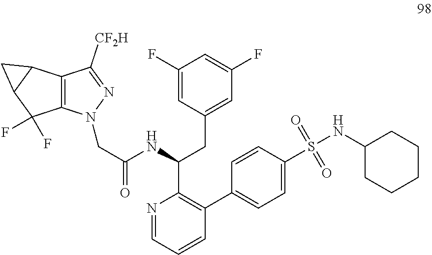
N1=CC=CC(C2=CC=C(S(NC3CCCCC3)(=O)=O)C=C2)=C1C(NC(CN1C2=C(C([CF2H])=N1)C1C(C2(F)F)C1)=O)CC1=CC(F)=CC(F)=C1
